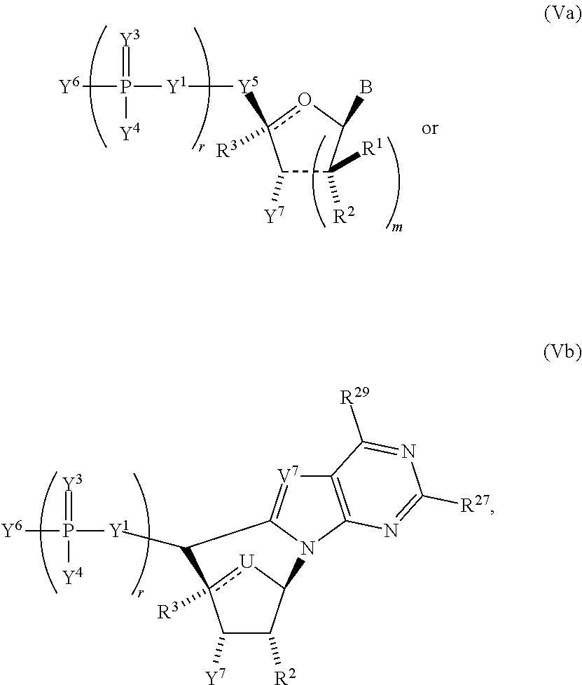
C1([Y7])C([R2])([R1])C(B)oc1([R3])[Y5][Y1]P([Y4])(=[Y3])[Y6].C1([Y7])C([R2])C2[U]c1([R3])C([Y1]P([Y4])(=[Y3])[Y6])C1=[V7]C3=C(N21)N=C([R27])N=C3[R29]
